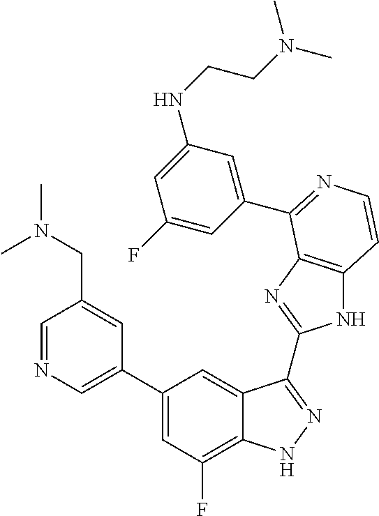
C1=C(C2=CC(F)=C3C(=C2)C(C2=NC4=C(N2)C=CN=C4C2=CC(NCCN(C)C)=CC(F)=C2)=NN3)C=C(CN(C)C)C=N1
